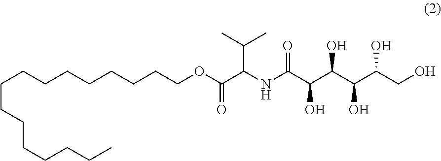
O(C(C(NC(C(C(C(C(CO)O)O)O)O)=O)C(C)C)=O)CCCCCCCCCCCCCCCC
